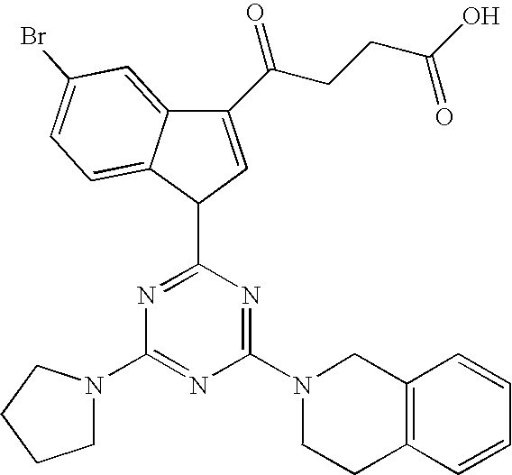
C1(C2=NC(N3CCCC3)=NC(N3CCC4=C(C3)C=CC=C4)=N2)C=C(C(CCC(O)=O)=O)C2=CC(Br)=CC=C12
